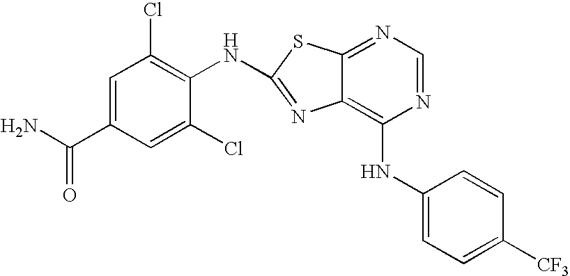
C1(NC2=C3C(=NC=N2)SC(NC2=C(Cl)C=C(C(N)=O)C=C2Cl)=N3)=CC=C([CF3])C=C1
